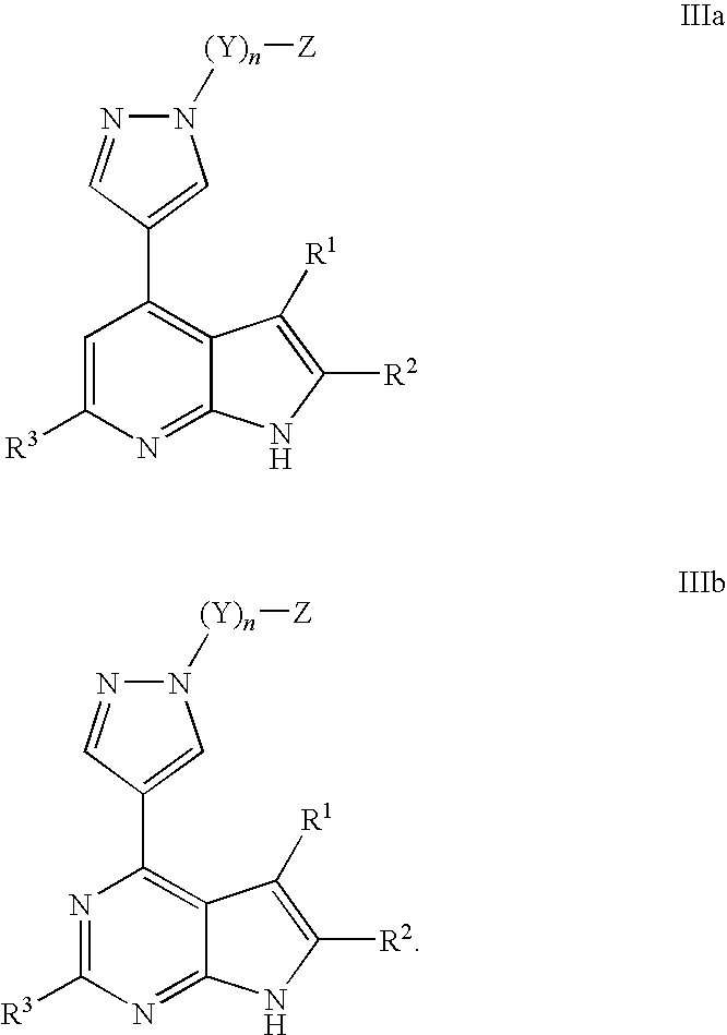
N1([(Y)n][Z])N=CC(C2=C3C(=NC([R3])=C2)NC([R2])=C3[R1])=C1.N1([(Y)n][Z])N=CC(C2=C3C(=NC([R3])=N2)NC([R2])=C3[R1])=C1
